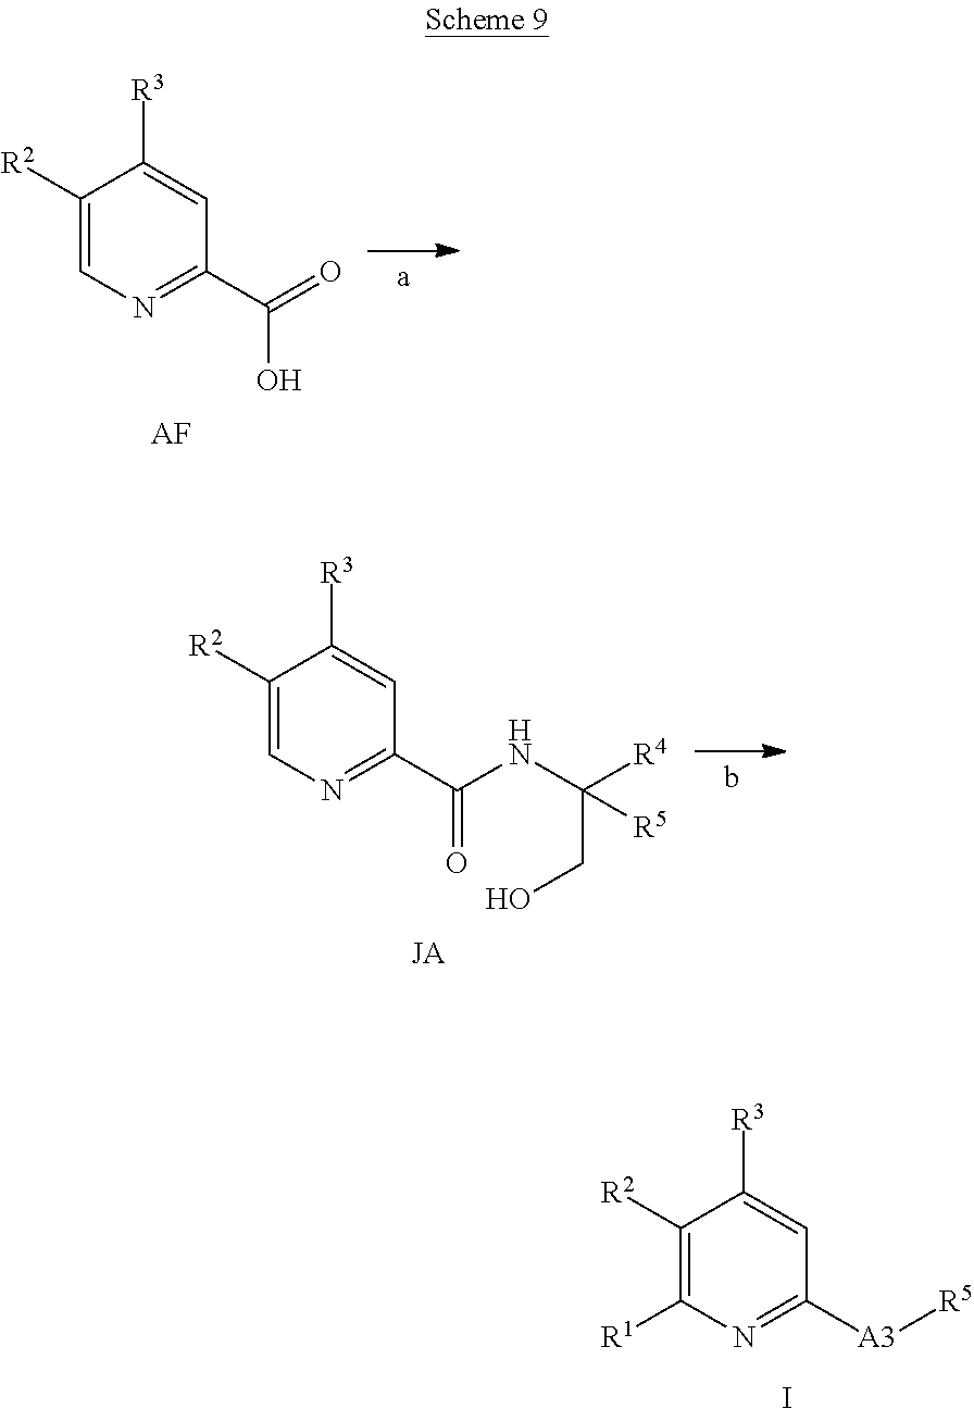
C1([R2])=CN=C(C(=O)O)C=C1[R3].[AF].C1([R2])=CN=C(C(=O)NC([R4])(CO)[R5])C=C1[R3].[JA].C1([R2])=C([R1])N=C([A3][R5])C=C1[R3].I
